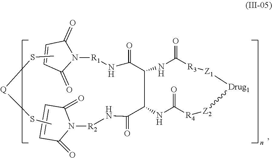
CS[Q]SC.C(C1C(C(N[R2]N2C(=O)C=CC2=O)=O)NC(=O)[R4][Z2][Drug1][Z1][R3]C(=O)N1)(=O)N[R1]N1C(=O)C=CC1=O
